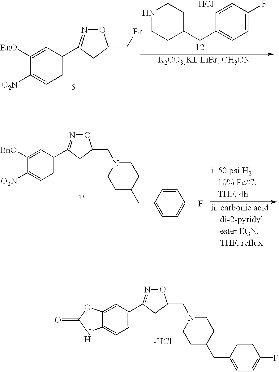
C1([BnO])=CC(C2=NOC(CN3CCC(CC4=CC=C(F)C=C4)CC3)C2)=CC=C1[O2N].C12=CC(C3=NOC(CN4CCC(CC5=CC=C(F)C=C5)CC4)C3)=CC=C1NC(=O)O2.[Cl-].[Cl-].C1([BnO])=CC(C2=NOC(CBr)C2)=CC=C1[O2N].N1CCC(CC2=CC=C(F)C=C2)CC1
